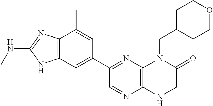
C12=C(C=C(C3=NC4=C(N=C3)NCC(=O)N4CC3CCOCC3)C=C1C)NC(NC)=N2
